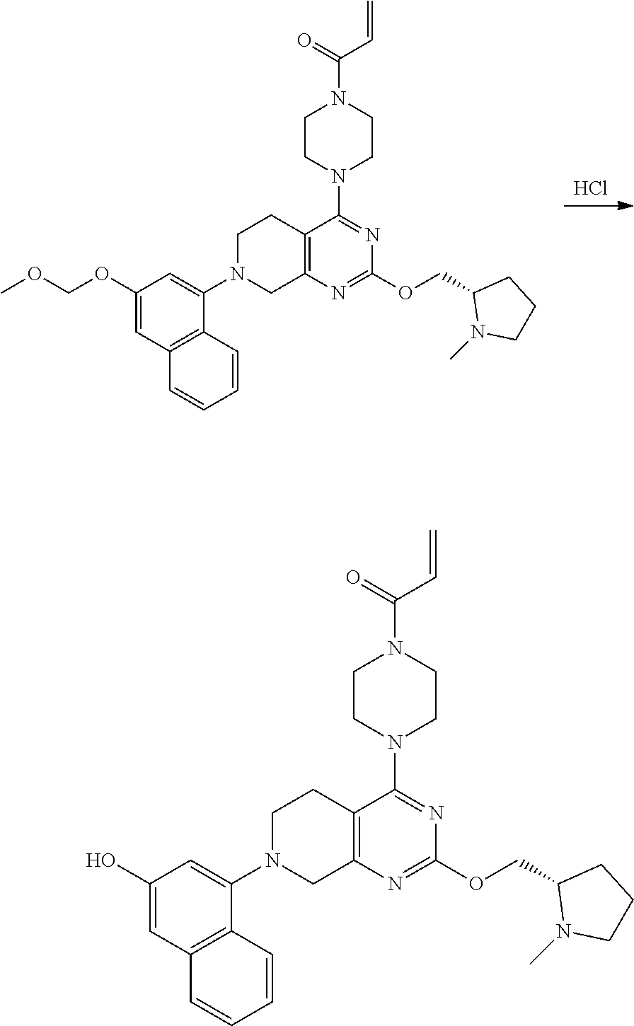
Cl.C12=C(N=C(OCC3N(C)CCC3)N=C1N1CCN(C(=O)C=C)CC1)CN(C1=CC(OCOC)=CC3=C1C=CC=C3)CC2.C12=C(N=C(OCC3N(C)CCC3)N=C1N1CCN(C(=O)C=C)CC1)CN(C1=CC(O)=CC3=C1C=CC=C3)CC2
